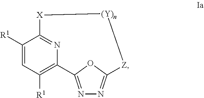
C1([R1])=CC([R1])=C2N=C1[X][(Y)n][Z]C1=NN=C2O1
